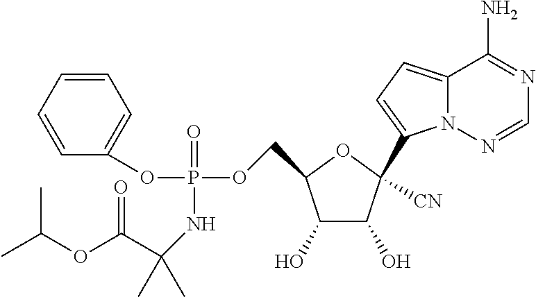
C(C1C(O)C(O)C(C2=CC=C3N2N=CN=C3N)([CN])O1)OP(=O)(OC1=CC=CC=C1)NC(C(=O)OC(C)C)(C)C
